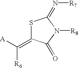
[A]C(=C1SC(=N[R7])N([R8])C1=O)[R6]
